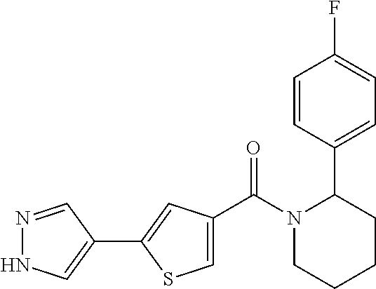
N1=CC(C2=CC(C(N3CCCCC3C3=CC=C(F)C=C3)=O)=CS2)=CN1
